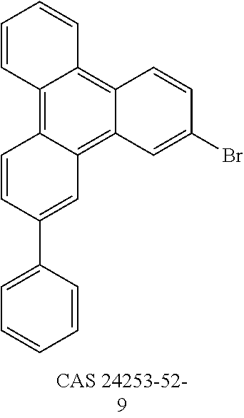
C1=CC=CC(C2=CC3=C4C(=C5C(=C3C=C2)C=CC=C5)C=CC(Br)=C4)=C1
